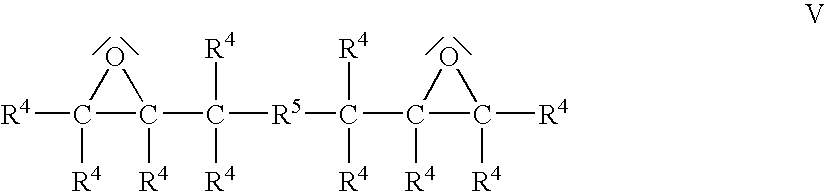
[R4]C1([R4])OC1([R4])C([R4])([R4])[R5]C([R4])([R4])C1([R4])OC1([R4])[R4]
